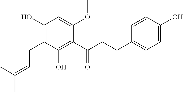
C1(O)=C(CC=C(C)C)C(O)=C(C(CCC2=CC=C([OH])C=C2)=O)C(OC)=C1
